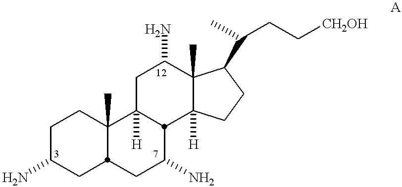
C1C(N)CC2C(C)(C1)C1([H])CC(N)C3(C)C([H])(CCC3C(C)CC[CH2OH])C1C(N)C2
